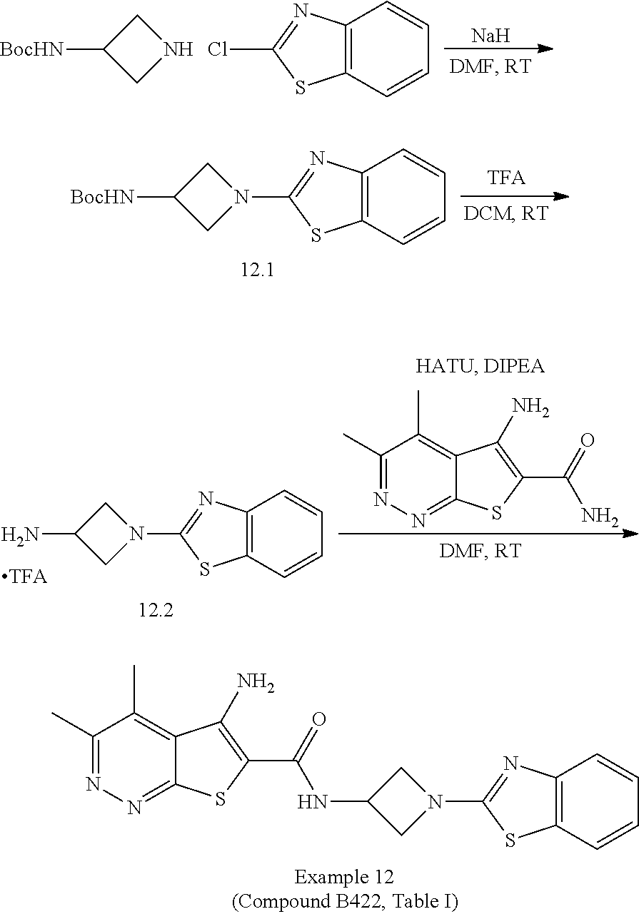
[BocHN]C1CNC1.ClC1=NC2=C(S1)C=CC=C2.[Na].[BocHN]C1CN(C2=NC3=C(S2)C=CC=C3)C1.NC1CN(C2=NC3=C(S2)C=CC=C3)C1.C1(C)=NN=C2C(=C1C)C(N)=C(C(N)=O)S2.C1(NC(C2=C(N)C3=C(C)C(C)=NN=C3S2)=O)CN(C2=NC3=C(S2)C=CC=C3)C1
